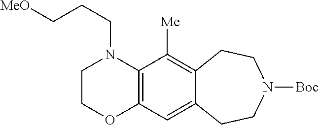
C12=C(C([Me])=C3C(=C1)CCN([Boc])CC3)N(CCC[MeO])CCO2
